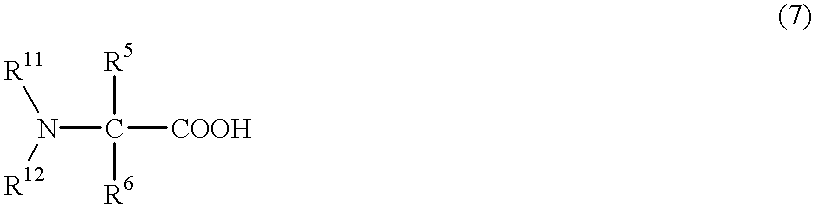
N(C([R5])([R6])[COOH])([R11])[R12]
